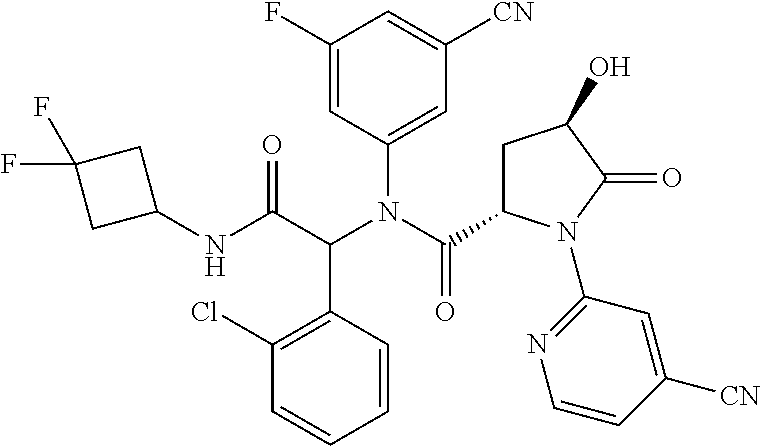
C1(F)=CC(N(C(=O)C2CC(O)C(=O)N2C2=NC=CC([CN])=C2)C(C(NC2CC(F)(F)C2)=O)C2=C(Cl)C=CC=C2)=CC([CN])=C1
